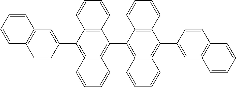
C12=C(C3=CC4=C(C=C3)C=CC=C4)C3=C(C(C4=C5C(=C(C6=CC7=C(C=C6)C=CC=C7)C6=C4C=CC=C6)C=CC=C5)=C1C=CC=C2)C=CC=C3
